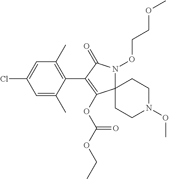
C12(N(OCCOC)C(=O)C(C3=C(C)C=C(Cl)C=C3C)=C1OC(OCC)=O)CCN(OC)CC2
